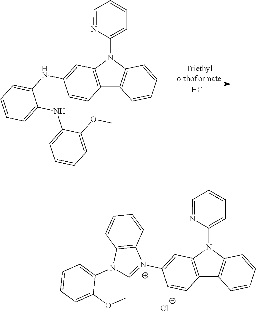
[Triethyl orthoformate].C12=C(C=CC=C1)C1=C(N2C2=CC=CC=N2)C=C(NC2=CC=CC=C2NC2=CC=CC=C2OC)C=C1.Cl.C12=C(C=CC=C1)C1=C(N2C2=CC=CC=N2)C=C([N+]2=CN(C3=CC=CC=C3OC)C3=C2C=CC=C3)C=C1.[Cl-]
